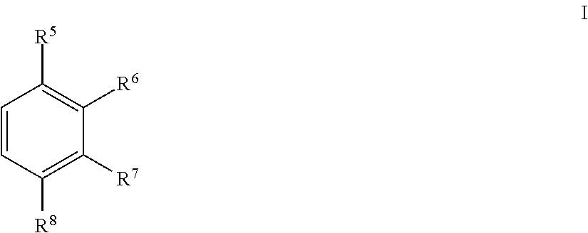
C1=CC([R8])=C([R7])C([R6])=C1[R5]
